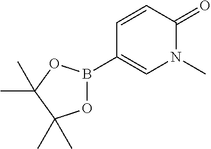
C1=CC(=O)N(C)C=C1B1OC(C)(C)C(C)(C)O1
